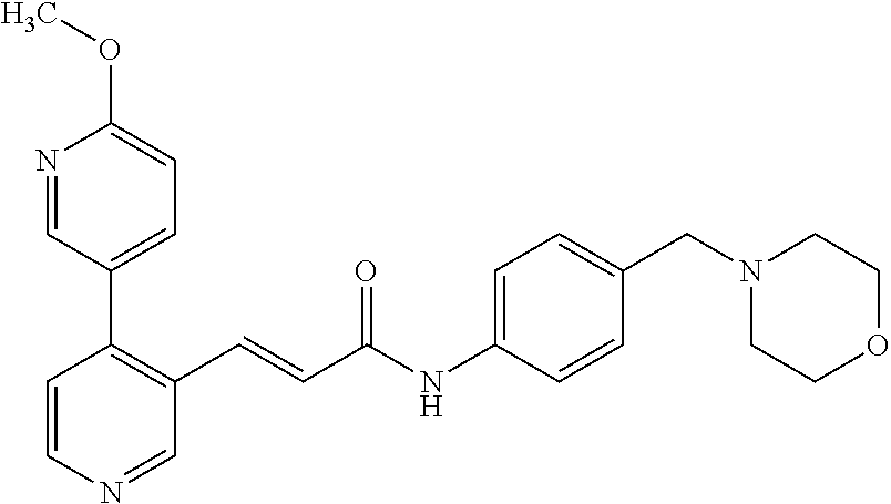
C1=CN=CC(C=CC(NC2=CC=C(CN3CCOCC3)C=C2)=O)=C1C1=CC=C(OC)N=C1
